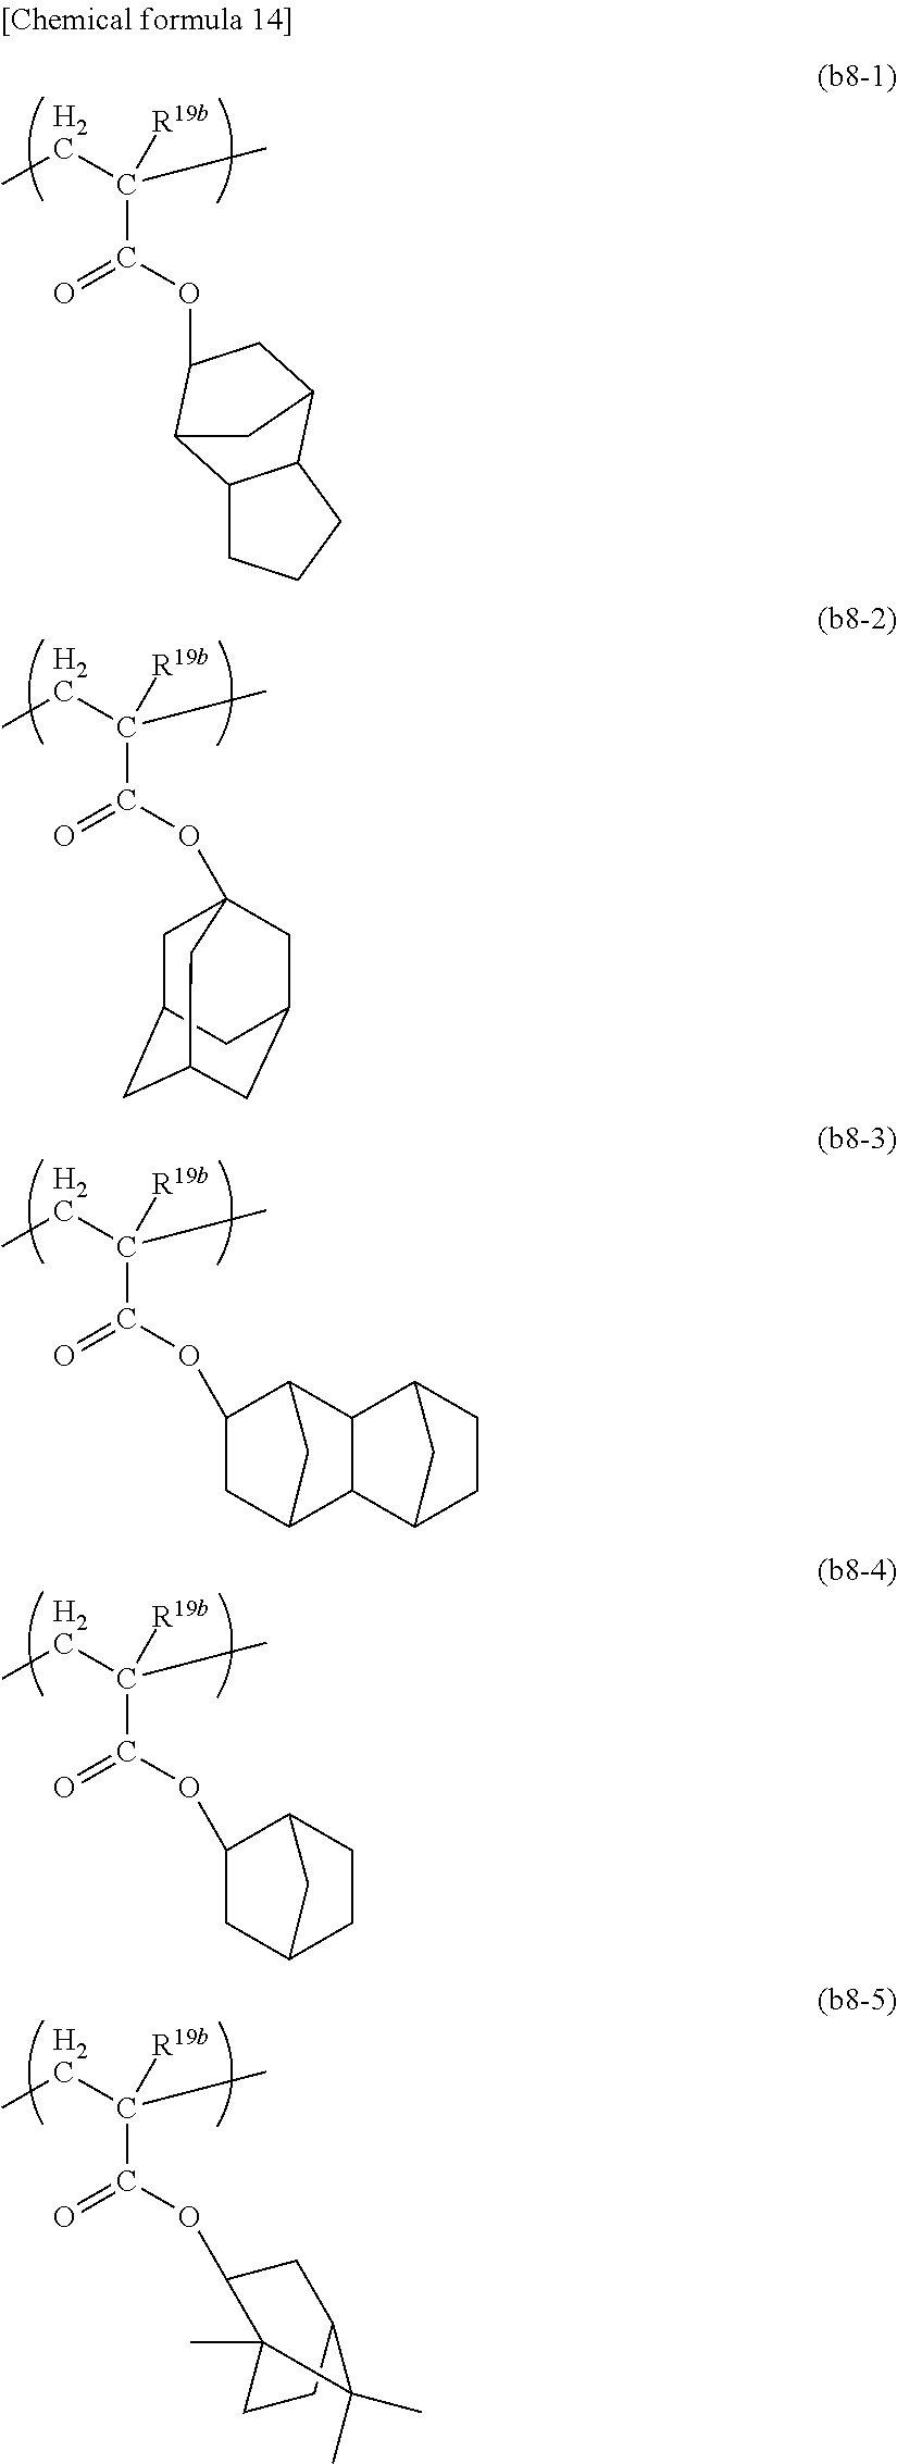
CCC(C)(C(OC1CC2C3C(CCC3)C1C2)=O)[R19b].CCC(C)(C(OC12CC3CC(CC(C1)C3)C2)=O)[R19b].CCC(C)(C(OC1CC2C3C(C1C2)C1CCC3C1)=O)[R19b].CCC(C)(C(OC1CC2CCC1C2)=O)[R19b].CCC(C)(C(OC1CC2CCC1(C)C2(C)C)=O)[R19b]
